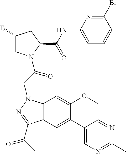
BrC1=NC(NC(C2CC(F)CN2C(CN2C3=C(C(C(C)=O)=N2)C=C(C2=CN=C(C)N=C2)C(OC)=C3)=O)=O)=CC=C1
